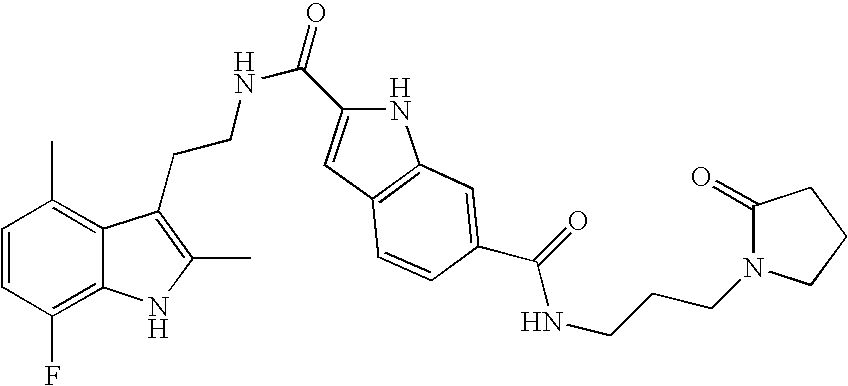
C1=CC(F)=C2C(=C1C)C(CCNC(=O)C1=CC3=C(N1)C=C(C(=O)NCCCN1C(=O)CCC1)C=C3)=C(C)N2
